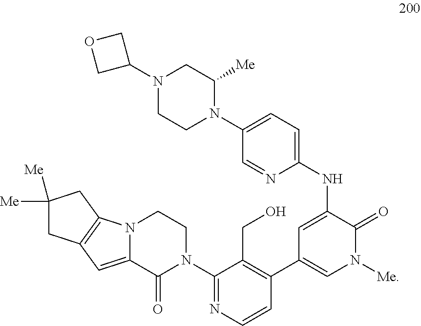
C1(N2CCN3C(=CC4=C3CC([Me])([Me])C4)C2=O)=NC=CC(C2=CN([Me])C(=O)C(NC3=CC=C(N4C([Me])CN(C5COC5)CC4)C=N3)=C2)=C1CO
